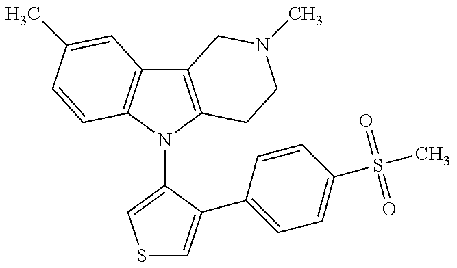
C12=C(N(C3=CSC=C3C3=CC=C(S(C)(=O)=O)C=C3)C3=C1C=C(C)C=C3)CCN(C)C2
